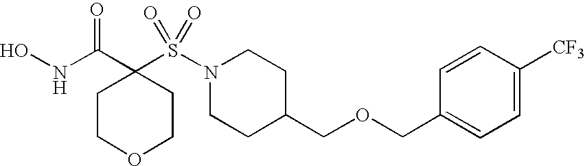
C1COCCC1(C(=O)NO)S(N1CCC(COCC2=CC=C([CF3])C=C2)CC1)(=O)=O
